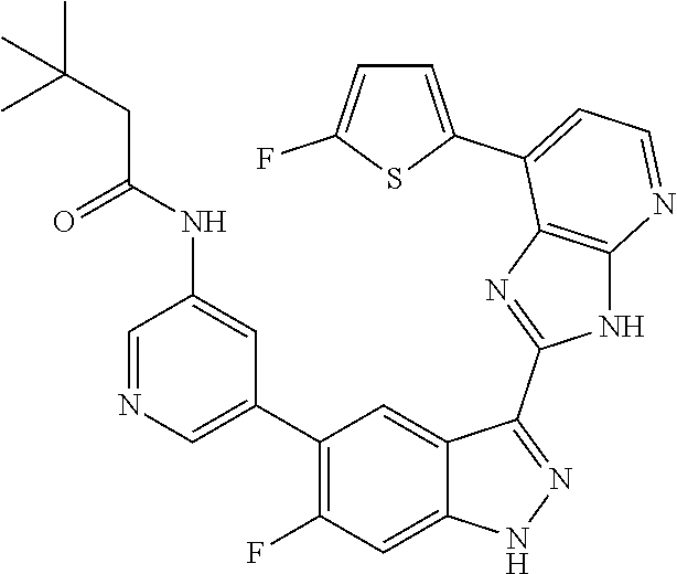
C1=NC=C(C2=C(F)C=C3C(=C2)C(C2=NC4=C(N2)N=CC=C4C2=CC=C(F)S2)=NN3)C=C1NC(CC(C)(C)C)=O
